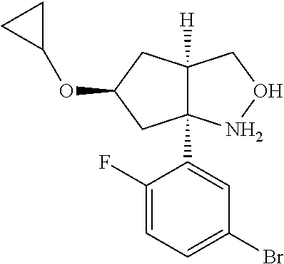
C12([H])C(C3=CC(Br)=CC=C3F)(NOC1)CC(OC1CC1)C2
